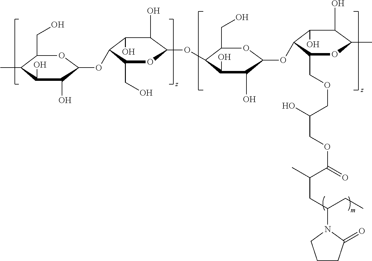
C(CC)(N1CCCC1=O)CC(C(OCC(COCC1C(OC2C(O)C(O)C(OC3OC(CO)C(OC4C(O)C(O)C(C)C(CO)O4)C(O)C3O)C(CO)O2)C(O)C(O)C(C)O1)O)=O)C
